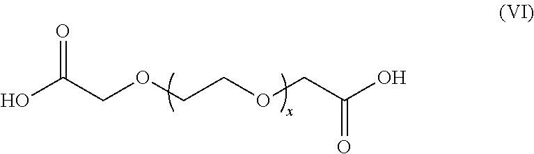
C(OCCOCC(O)=O)C(O)=O
